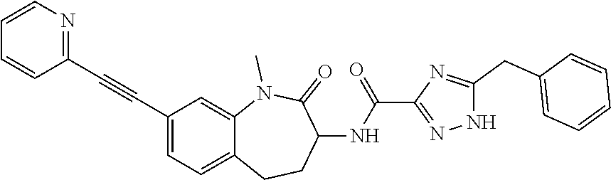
C1(C#CC2=NC=CC=C2)=CC=C2C(=C1)N(C)C(=O)C(NC(C1=NNC(CC3=CC=CC=C3)=N1)=O)CC2
